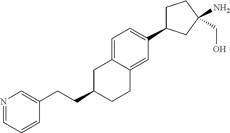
C(C1CCC2=CC(C3CCC(N)(CO)C3)=CC=C2C1)CC1=CN=CC=C1
